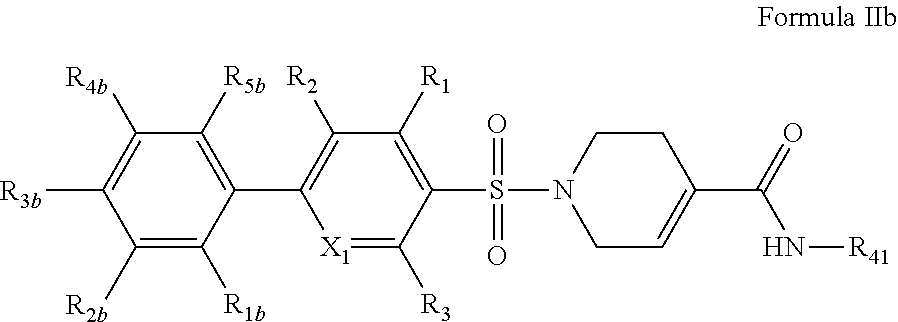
C1([R2b])=C([R1b])C(C2=C([R2])C([R1])=C(S(N3CC=C(C(N[R41])=O)CC3)(=O)=O)C([R3])=[X1]2)=C([R5b])C([R4b])=C1[R3b]
